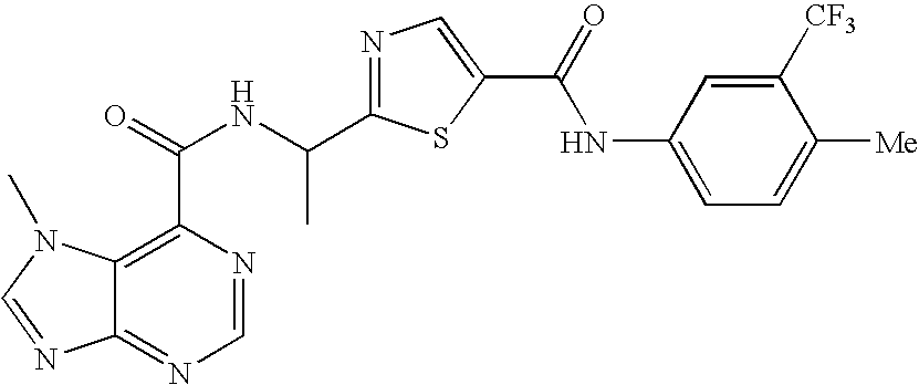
C12=NC=NC(C(=O)NC(C3=NC=C(C(=O)NC4=CC=C([Me])C([CF3])=C4)S3)C)=C1N(C)C=N2
